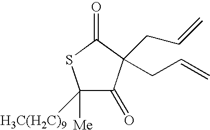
C1([H3C(H2C)9])([Me])C(=O)C(CC=C)(CC=C)C(=O)S1
